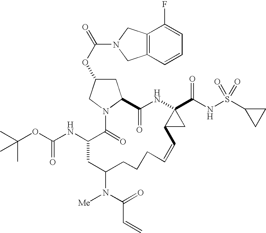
O(C1CC2N(C1)C(=O)C(NC(OC(C)(C)C)=O)CC(N([Me])C(=O)C=C)CCCC=CC1C(C(NS(C3CC3)(=O)=O)=O)(NC2=O)C1)C(=O)N1CC2=C(C1)C=CC=C2F
